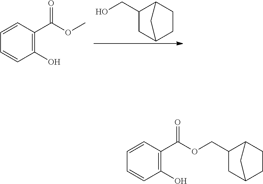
C1=CC(C(OC)=O)=C(O)C=C1.OCC1CC2CCC1C2.C1=CC(C(OCC2CC3CCC2C3)=O)=C(O)C=C1
